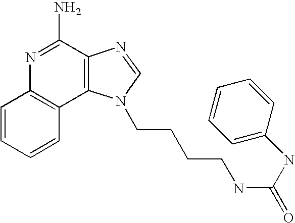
C1=CC=CC2=C1N=C(N)C1=C2N(CCCCNC(=O)NC2=CC=CC=C2)C=N1
